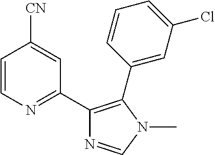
C1=CN=C(C2=C(C3=CC(Cl)=CC=C3)N(C)C=N2)C=C1[CN]
